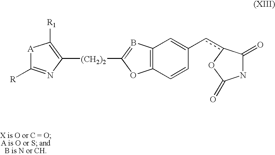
[A]1C([R])=NC([(CH2)2]C2=BC3=C(O2)C=CC(cc2C(=O)NC(=O)O2)=C3)=C1[R1]
